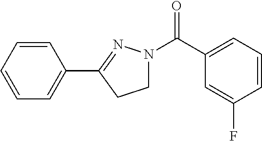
C1(C2=CC=CC=C2)=NN(C(=O)C2=CC=CC(F)=C2)CC1
